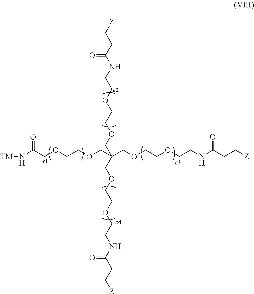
[TM]NC(COCCOCC(COCCOCCNC(CC[Z])=O)(COCCOCCNC(CC[Z])=O)COCCOCCNC(CC[Z])=O)=O
